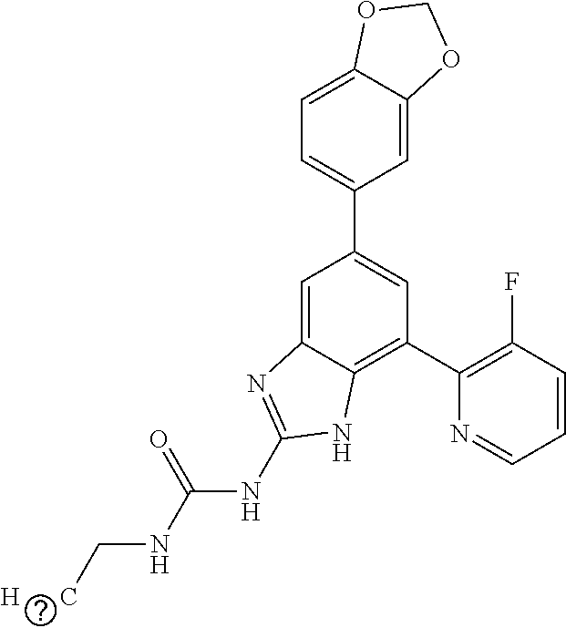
C1=C2C(=CC=C1C1=CC(C3=C(F)C=CC=N3)=C3C(=C1)N=C(NC(NC[H      C])=O)N3)OCO2
